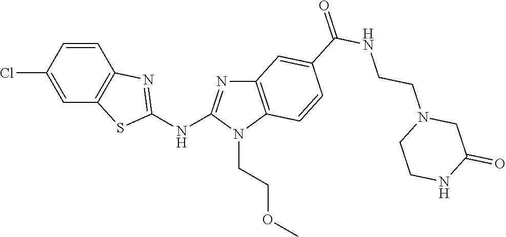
ClC1=CC2=C(C=C1)N=C(NC1=NC3=C(N1CCOC)C=CC(C(NCCN1CC(=O)NCC1)=O)=C3)S2
